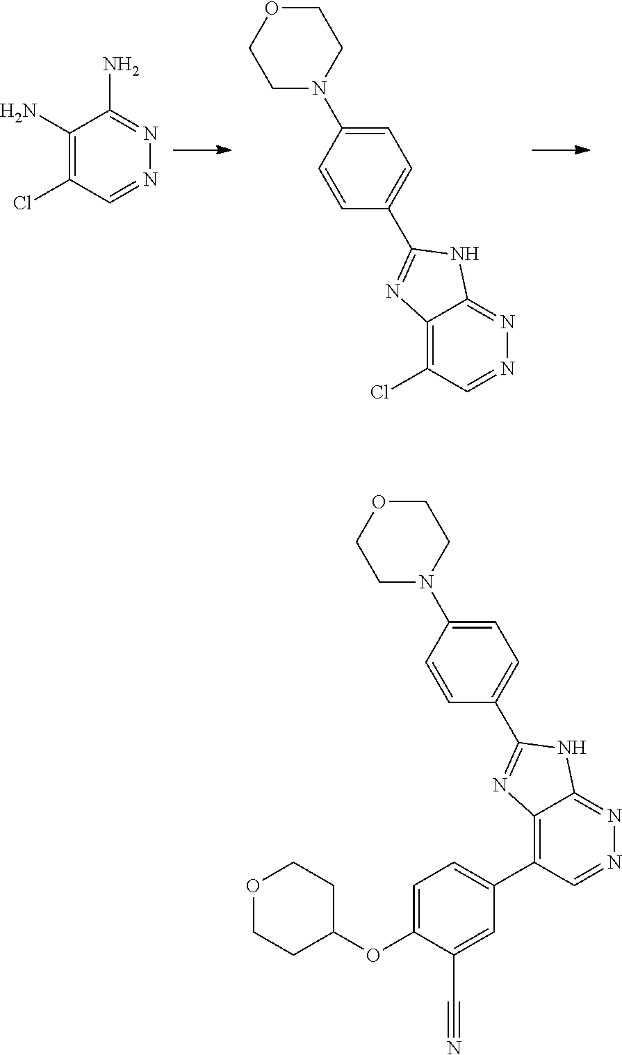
C12=C(Cl)C=NN=C1NC(C1=CC=C(N3CCOCC3)C=C1)=N2.C1(N)=C(Cl)C=NN=C1N.C12=C(C3=CC=C(OC4CCOCC4)C(C#N)=C3)C=NN=C1NC(C1=CC=C(N3CCOCC3)C=C1)=N2
